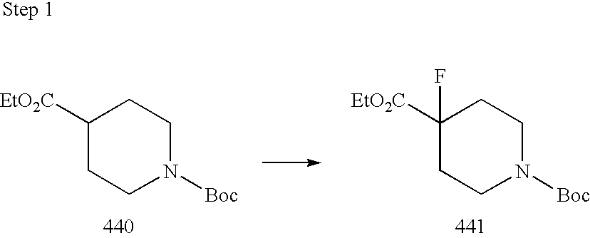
C1([EtO2C])CCN([Boc])CC1.C1([EtO2C])(F)CCN([Boc])CC1
